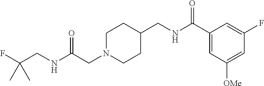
C1N(CC(=O)NCC(F)(C)C)CCC(CNC(C2=CC([OMe])=CC(F)=C2)=O)C1
